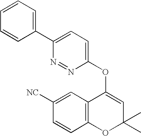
C1([NC])=CC2=C(C=C1)OC(C)(C)C=C2OC1=CC=C(C2=CC=CC=C2)N=N1
